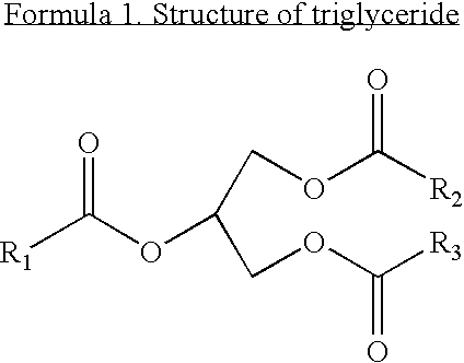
[R1]C(OC(COC([R2])=O)COC([R3])=O)=O
